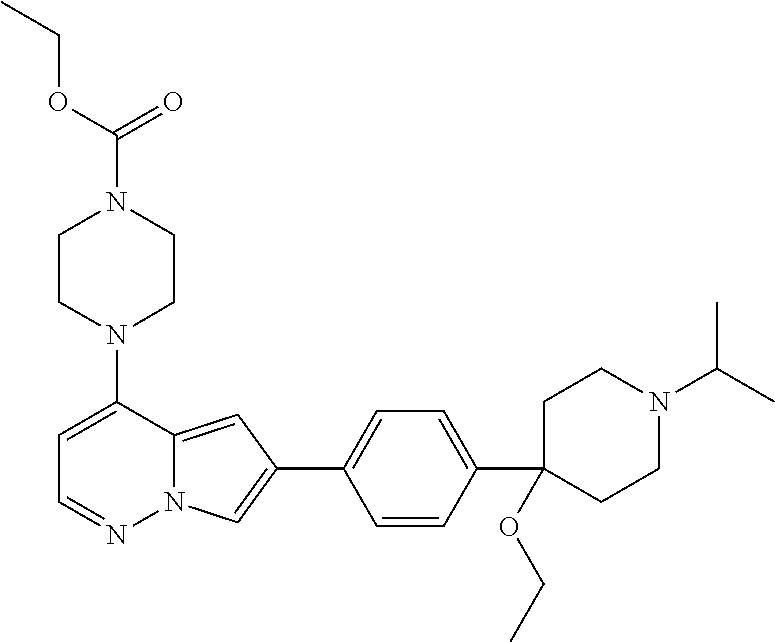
N1(C2=CC=NN3C2=CC(C2=CC=C(C4(OCC)CCN(C(C)C)CC4)C=C2)=C3)CCN(C(=O)OCC)CC1
